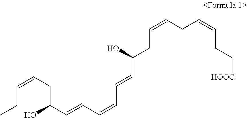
C(C=CCC=CCC[HOOC])C(C=CC=CC=CC(O)CC=CCC)O
